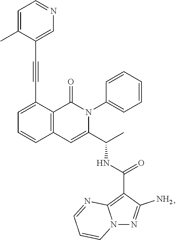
C1=C(C#CC2=CN=CC=C2C)C2=C(C=C1)C=C(C(C)NC(=O)C1=C3N(N=C1N)C=CC=N3)N(C1=CC=CC=C1)C2=O
